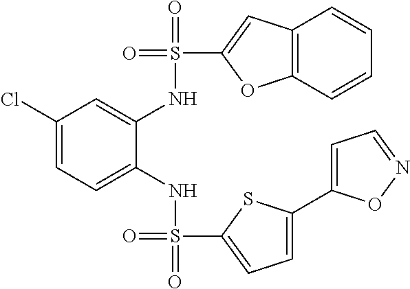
C1(Cl)=CC=C(NS(=O)(=O)C2=CC=C(C3=CC=NO3)S2)C(NS(=O)(C2=CC3=C(O2)C=CC=C3)=O)=C1
